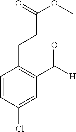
C1=CC(Cl)=CC(C([H])=O)=C1CCC(OC)=O
